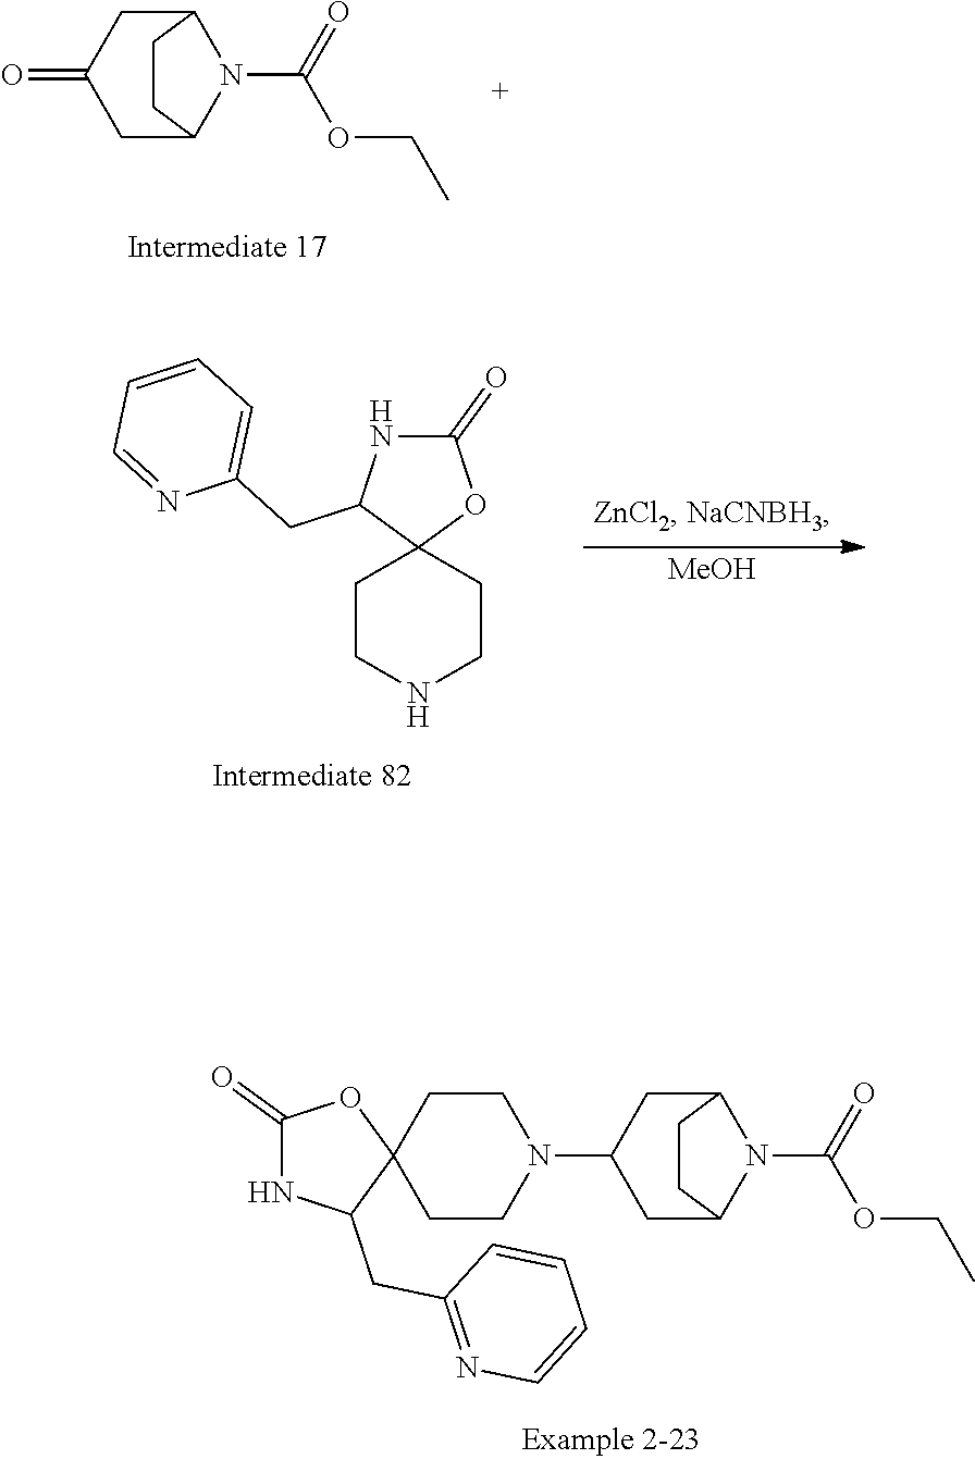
C12CC(=O)CC(N1C(=O)OCC)CC2.C1CC2(CCN1C1CC3N(C(=O)OCC)C(C1)CC3)OC(=O)NC2CC1=NC=CC=C1.[MeOH].C1(=O)NC(CC2=CC=CC=N2)C2(O1)CCNCC2
